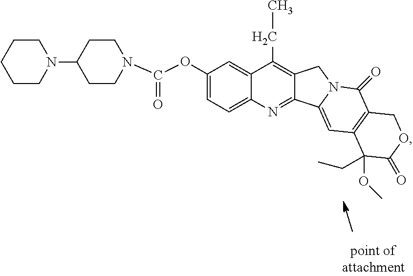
C1(OC(=O)N2CCC(N3CCCCC3)CC2)=CC=C2C(=C1)C(CC)=C1C(=N2)C2=CC3=C(C(=O)N2C1)COC(=O)C3(OC)CC
